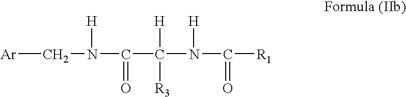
C([Ar])N([H])C(C([R3])([H])N([H])C(=O)[R1])=O
